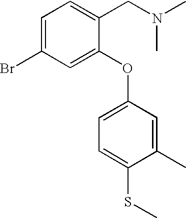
C1=C(Br)C=C(OC2=CC=C(SC)C(C)=C2)C(CN(C)C)=C1
